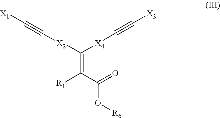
C(=C([X2]C#C[X1])[X4]C#C[X3])(C(=O)O[R6])[R1]
